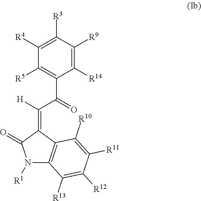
C1([R4])=C([R3])C([R9])=C([R14])C(C(=O)C(=C2C3=C(N([R1])C2=O)C([R13])=C([R12])C([R11])=C3[R10])[H])=C1[R5]
